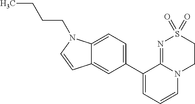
C1(C2=CC=CN3C2=NS(=O)(=O)CC3)=CC=C2C(=C1)C=CN2CCCC
